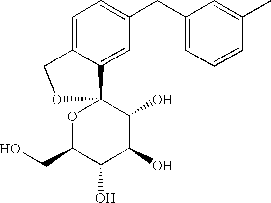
C1=C2C(=CC(CC3=CC=CC(C)=C3)=C1)C1(OC(CO)C(O)C(O)C1O)OC2
